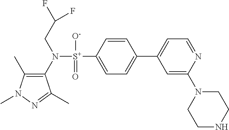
C1(C)=C(N([S+](C2=CC=C(C3=CC=NC(N4CCNCC4)=C3)C=C2)([O-])=O)CC(F)F)C(C)=NN1C
